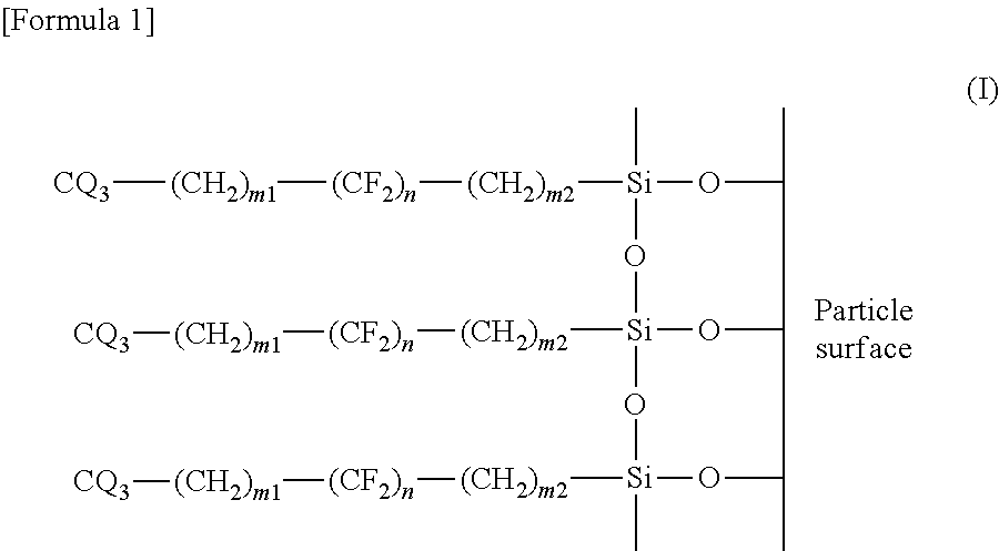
[CQ3][(CH2)m1][(CF2)n][(CH2)m2][Si]1(C)O[Si]2([(CH2)m2][(CF2)n][(CH2)m1][CQ3])OC(C(C)O1)C(C)O[Si]([(CH2)m2][(CF2)n][(CH2)m1][CQ3])(C)O2
